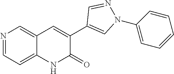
C12=CC=NC=C1C=C(C1=CN(C3=CC=CC=C3)N=C1)C(=O)N2
